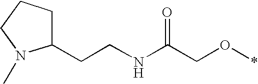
C1(CCNC(CO*)=O)CCCN1C
